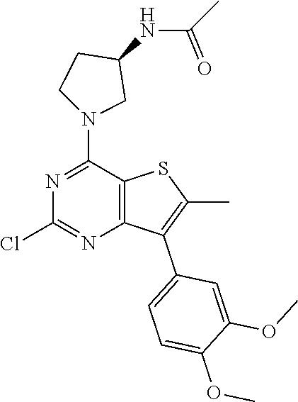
C(NC1CCN(C2=NC(Cl)=NC3=C2SC(C)=C3C2=CC=C(OC)C(OC)=C2)C1)(C)=O
